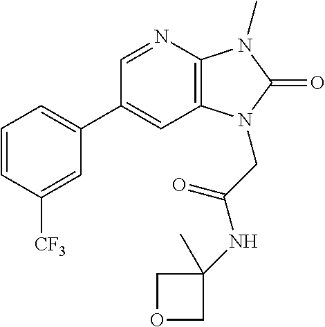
C1(C2=CC=CC([CF3])=C2)=CC2=C(N=C1)N(C)C(=O)N2CC(=O)NC1(C)COC1
